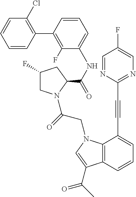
C1(F)CN(C(CN2C3=C(C(C(C)=O)=C2)C=CC=C3C#CC2=NC=C(F)C=N2)=O)C(C(NC2=CC=CC(C3=C(Cl)C=CC=C3)=C2F)=O)C1
